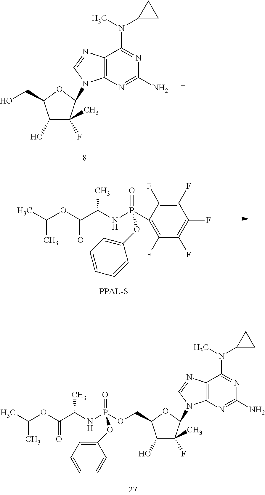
C1(O)C(C)(F)C(N2C3=C(C(N(C4CC4)C)=NC(N)=N3)N=C2)OC1CO.C1(F)=C(P(NC(C(OC(C)C)=O)C)(=O)OC2=CC=CC=C2)C(F)=C(F)C(F)=C1F.P(NC(C(OC(C)C)=O)C)(=O)(OC1=CC=CC=C1)OCC1C(O)C(C)(F)C(N2C3=C(C(N(C)C4CC4)=NC(N)=N3)N=C2)O1
